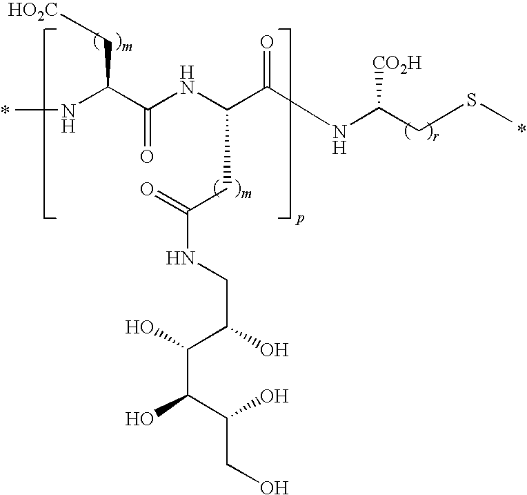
N(C(C(NC(CSC)[CO2H])=O)CC(=O)NCC(O)C(O)C(C(O)CO)O)C(C(NC)C[HO2C])=O
